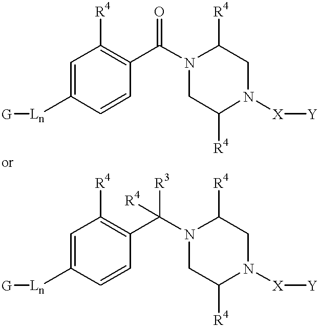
C1=CC(C(N2C([R4])CN([X][Y])C([R4])C2)=O)=C([R4])C=C1[Ln][G].C1=CC(C(N2C([R4])CN([X][Y])C([R4])C2)([R3])[R4])=C([R4])C=C1[Ln][G]
